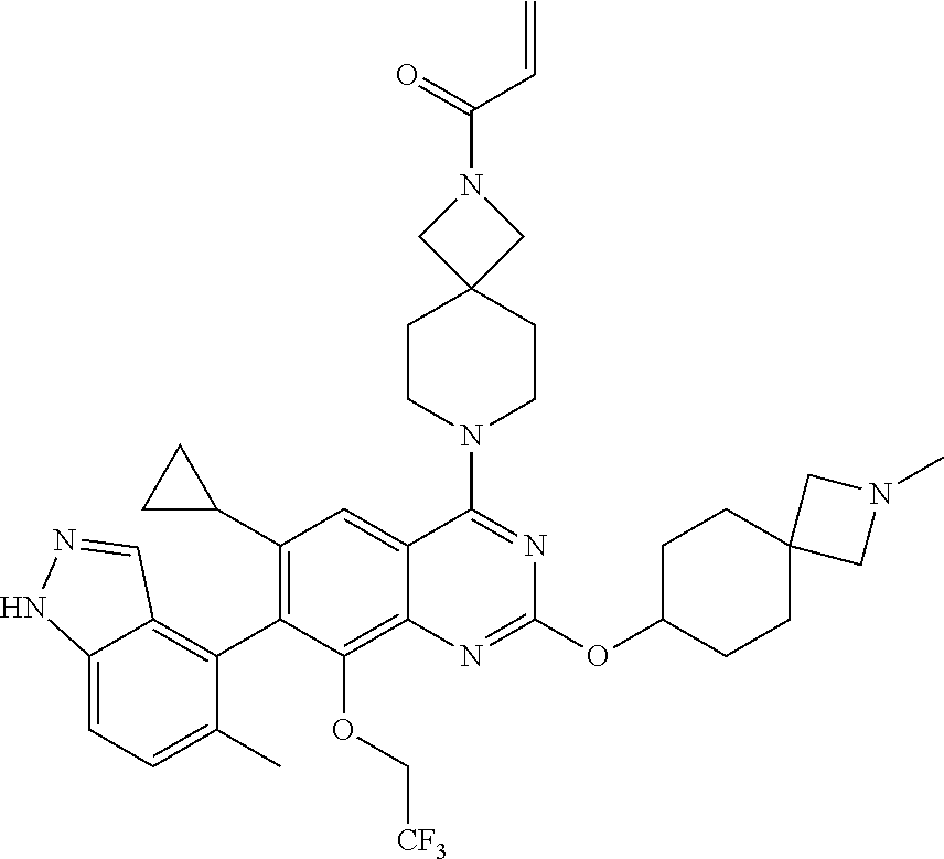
C12=CC=C(C)C(C3=C(C4CC4)C=C4C(=C3OC[CF3])N=C(OC3CCC5(CC3)CN(C)C5)N=C4N3CCC4(CC3)CN(C(=O)C=C)C4)=C1C=NN2
